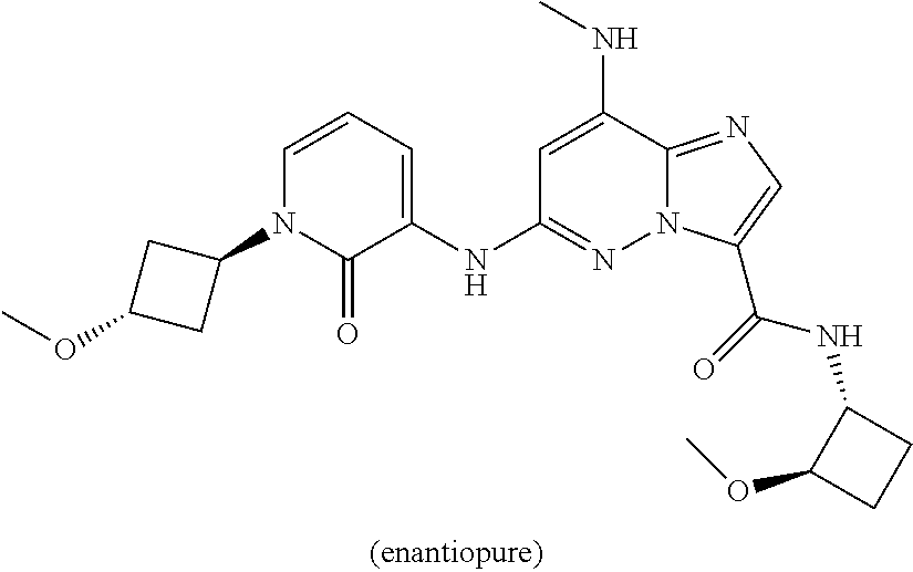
C1(N2C(=O)C(NC3=NN4C(=NC=C4C(=O)NC4C(OC)CC4)C(NC)=C3)=CC=C2)CC(OC)C1
